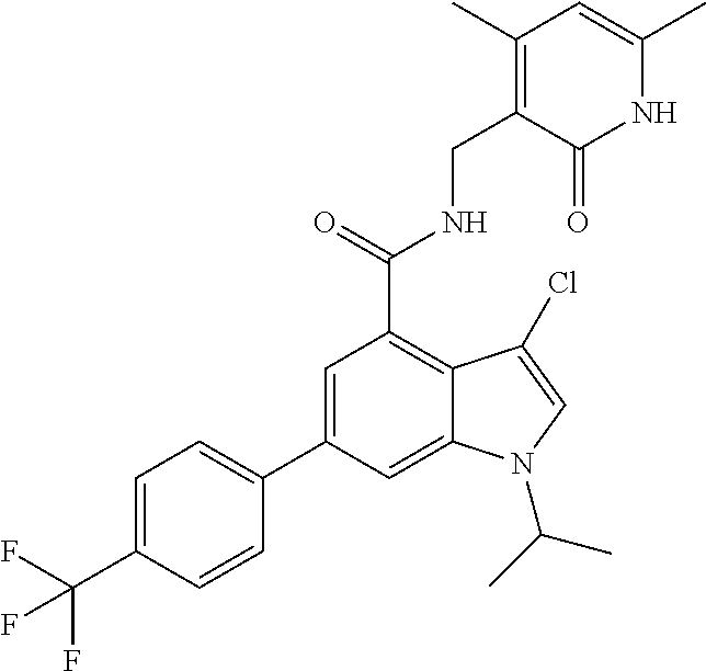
C1=C(C2=CC=C(C(F)(F)F)C=C2)C=C2C(=C1C(NCC1=C(C)C=C(C)NC1=O)=O)C(Cl)=CN2C(C)C
